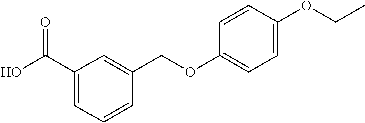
OC(C1=CC=CC(COC2=CC=C(OCC)C=C2)=C1)=O
